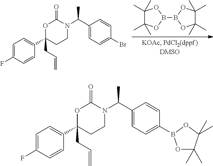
O1B(B2OC(C)(C)C(C)(C)O2)OC(C)(C)C1(C)C.C1=C(F)C=CC(C2(CC=C)CCN(C(C3=CC=C(Br)C=C3)C)C(=O)O2)=C1.C1=C(F)C=CC(C2(CC=C)CCN(C(C3=CC=C(B4OC(C)(C)C(C)(C)O4)C=C3)C)C(=O)O2)=C1
